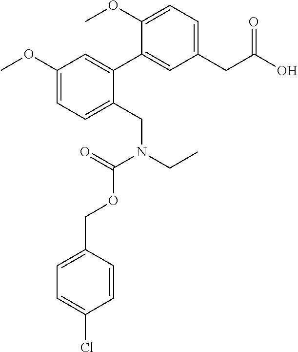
C1(CC(O)=O)=CC=C(OC)C(C2=CC(OC)=CC=C2CN(CC)C(=O)OCC2=CC=C(Cl)C=C2)=C1
